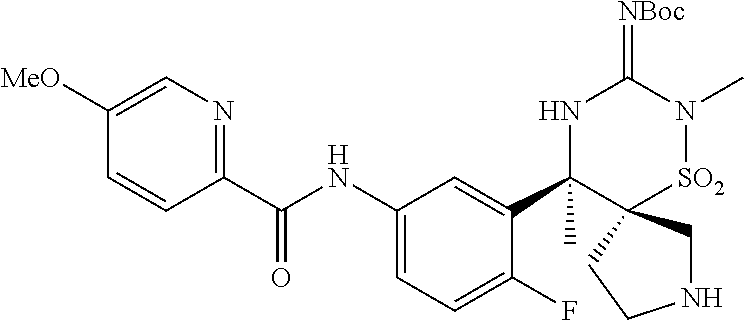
C1([MeO])=CN=C(C(NC2=CC=C(F)C(C3(C)NC(=[NBoc])N(C)[SO2]C34CNCC4)=C2)=O)C=C1
